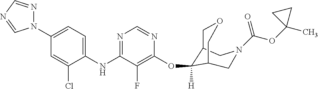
C1(NC2=NC=NC(OC3([H])C4COCC3CN(C(OC3(C)CC3)=O)C4)=C2F)=CC=C(N2N=CN=C2)C=C1Cl
